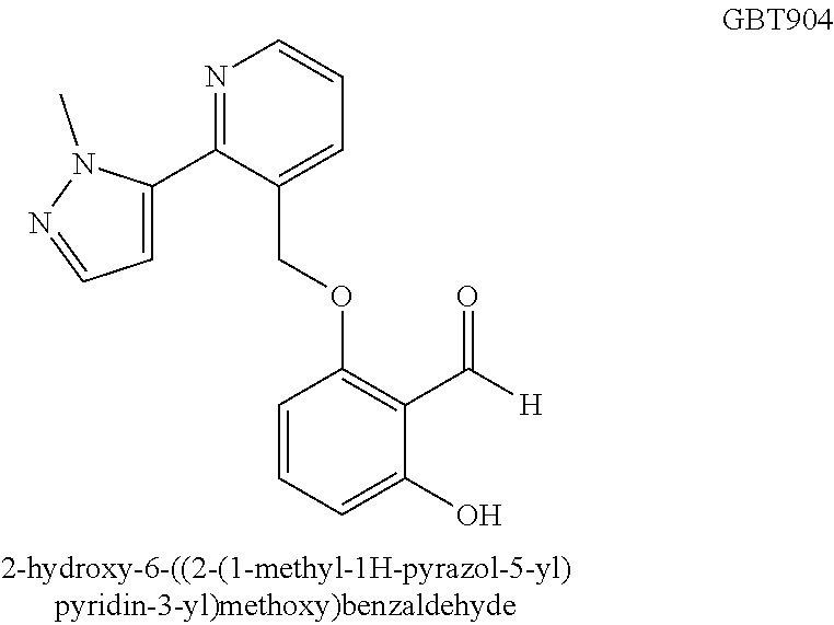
C1=CC=C(O)C(C([H])=O)=C1OCC1=CC=CN=C1C1=CC=NN1C
